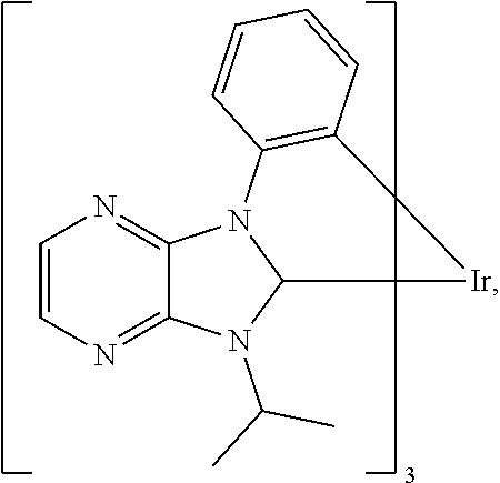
C1=CN=C2C(=N1)N1C(N2C(C)C)[Ir]C2=C1C=CC=C2
